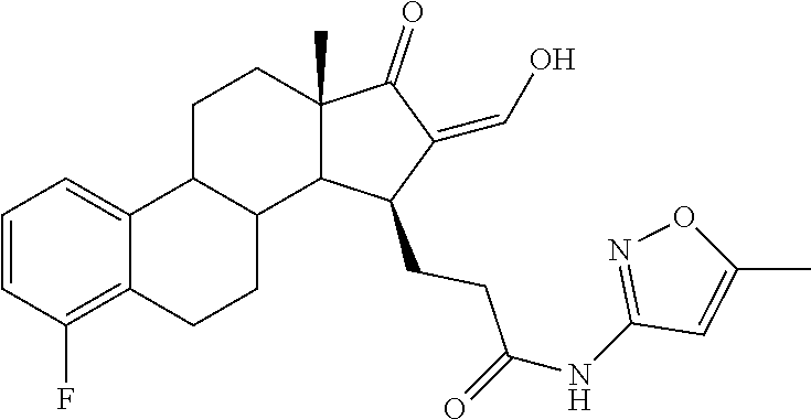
C1(NC(=O)CCC2C(=CO)C(=O)C3(C)C2C2C(C4=CC=CC(F)=C4CC2)CC3)=NOC(C)=C1
